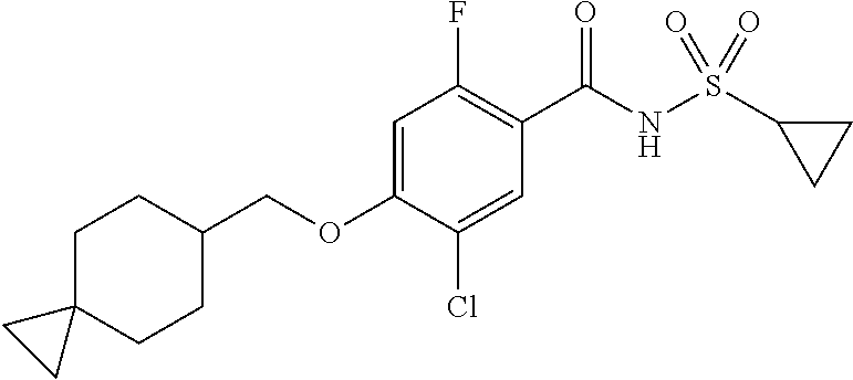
C1=C(OCC2CCC3(CC2)CC3)C(Cl)=CC(C(NS(C2CC2)(=O)=O)=O)=C1F
